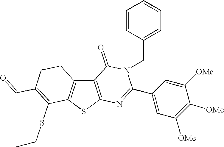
C12=C(SC3=C1CCC(C=O)=C3SCC)N=C(C1=CC([OMe])=C([OMe])C([OMe])=C1)N(CC1=CC=CC=C1)C2=O
